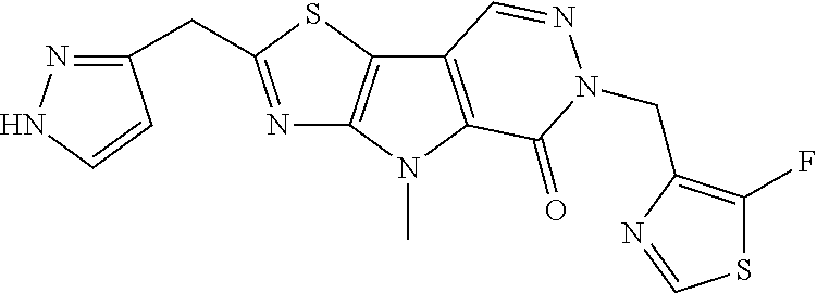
N1=C(CC2=NNC=C2)SC2=C1N(C)C1=C2C=NN(CC2=C(F)SC=N2)C1=O
